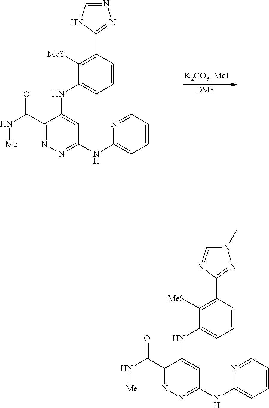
[DMF].C1=CC(C2=NN=CN2)=C([MeS])C(NC2=CC(NC3=CC=CC=N3)=NN=C2C(N[Me])=O)=C1.C1=CC(C2=NN(C)C=N2)=C([MeS])C(NC2=CC(NC3=CC=CC=N3)=NN=C2C(N[Me])=O)=C1
